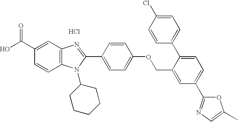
OC(C1=CC2=C(C=C1)N(C1CCCCC1)C(C1=CC=C(OCC3=CC(C4=NC=C(C)O4)=CC=C3C3=CC=C(Cl)C=C3)C=C1)=N2)=O.Cl
